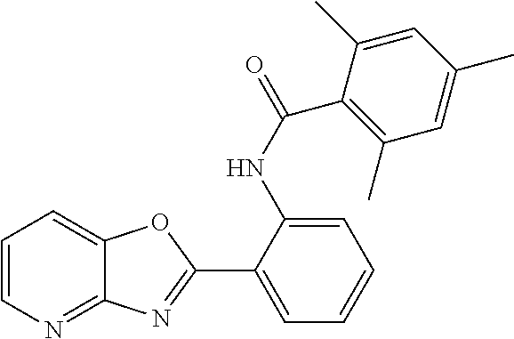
C1=CN=C2C(=C1)OC(C1=CC=CC=C1NC(=O)C1=C(C)C=C(C)C=C1C)=N2
